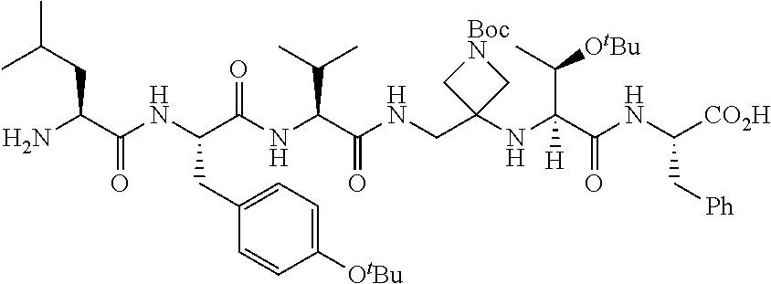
N(CC1(NC(C(NC([CO2H])C[Ph])=O)(C([OtBu])C)[H])C[BocN]C1)C(C(NC(C(NC(C(N)CC(C)C)=O)CC1=CC=C([OtBu])C=C1)=O)C(C)C)=O
